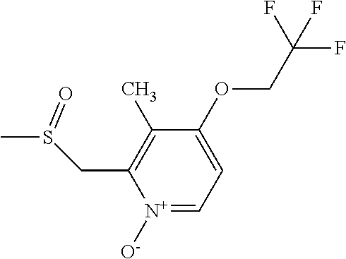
[N+]1([O-])=CC=C(OCC(F)(F)F)C(C)=C1CS(C)=O
